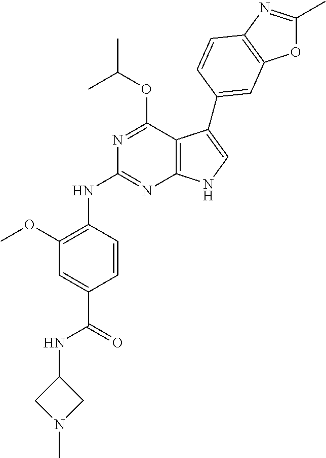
N1=C(OC(C)C)C2=C(N=C1NC1=C(OC)C=C(C(NC3CN(C)C3)=O)C=C1)NC=C2C1=CC2=C(N=C(C)O2)C=C1
